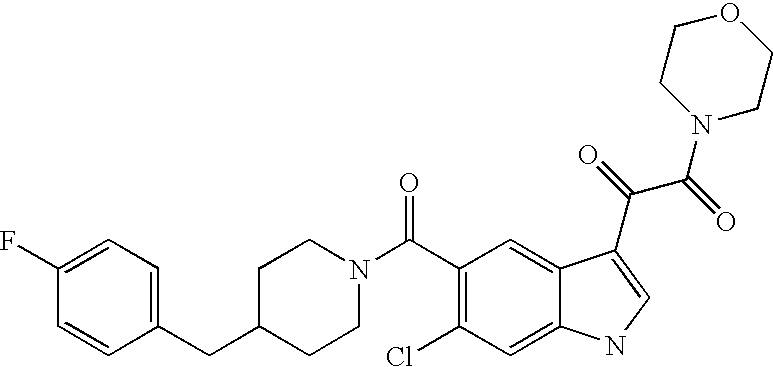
C1(F)=CC=C(CC2CCN(C(C3=C(Cl)C=C4C(=C3)C(C(=O)C(=O)N3CCOCC3)=CN4)=O)CC2)C=C1
